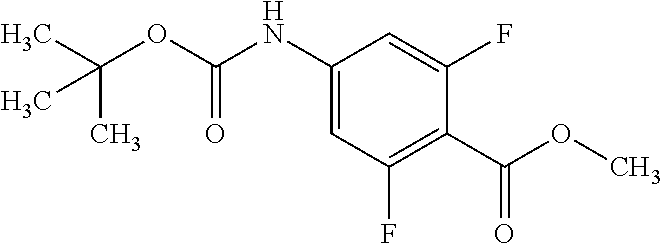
C1(F)=C(C(OC)=O)C(F)=CC(NC(OC(C)(C)C)=O)=C1
